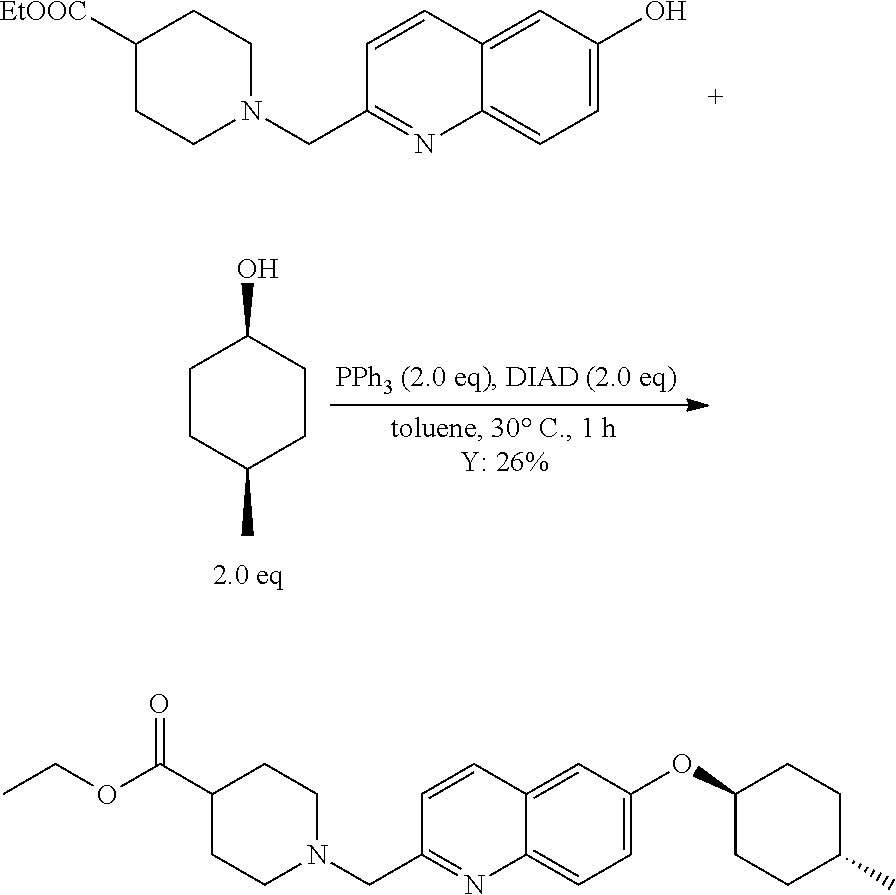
C12=CC=C(O)C=C1C=CC(CN1CCC([EtOOC])CC1)=N2.C1CC(C)CCC1O.C12=CC=C(OC3CCC(C)CC3)C=C1C=CC(CN1CCC(C(OCC)=O)CC1)=N2
